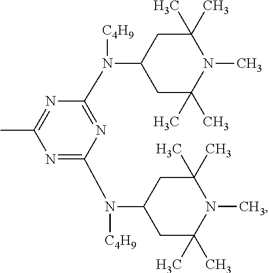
CC1=NC(N([C4H9])C2CC(C)(C)N(C)C(C)(C)C2)=NC(N([C4H9])C2CC(C)(C)N(C)C(C)(C)C2)=N1
